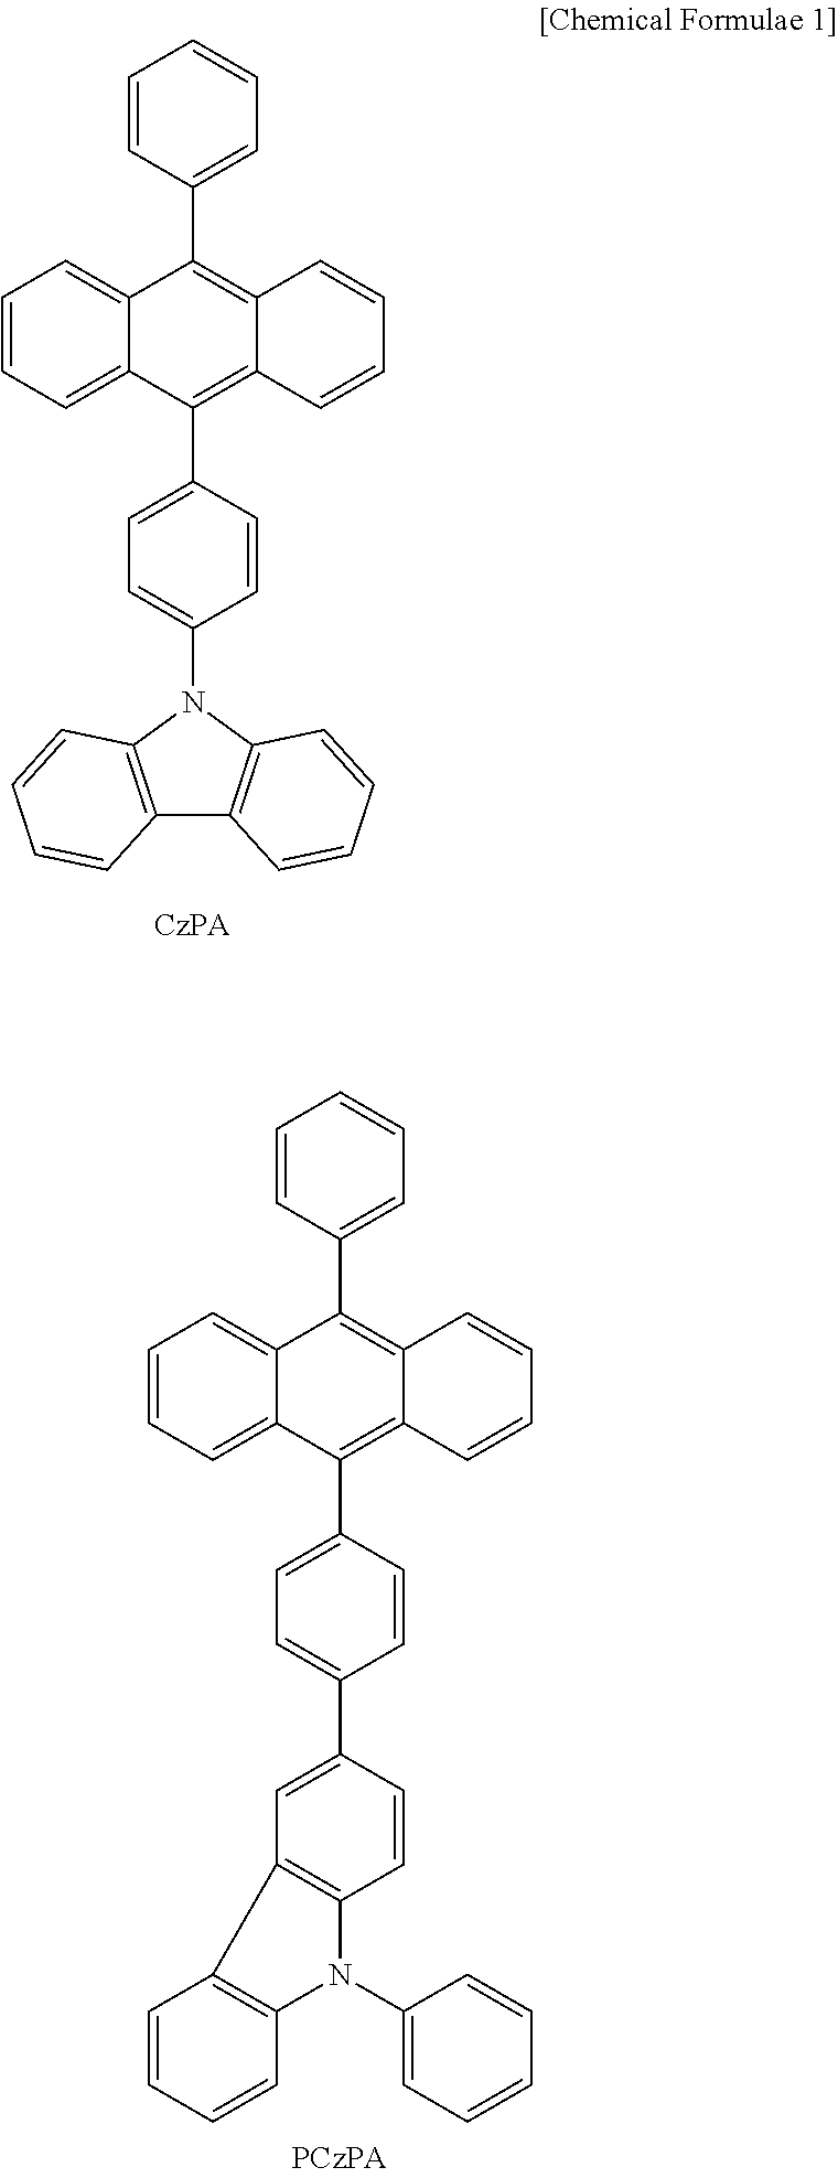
C1=CC=C2C(=C1)C(C1=CC=CC=C1)=C1C(=C2C2=CC=C(N3C4=C(C5=C3C=CC=C5)C=CC=C4)C=C2)C=CC=C1.C1=CC=C2C(=C1)C(C1=CC=CC=C1)=C1C(=C2C2=CC=C(C3=CC4=C(C=C3)N(C3=CC=CC=C3)C3=C4C=CC=C3)C=C2)C=CC=C1
